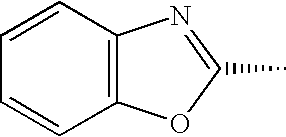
C12=C(N=C(C)O1)C=CC=C2
